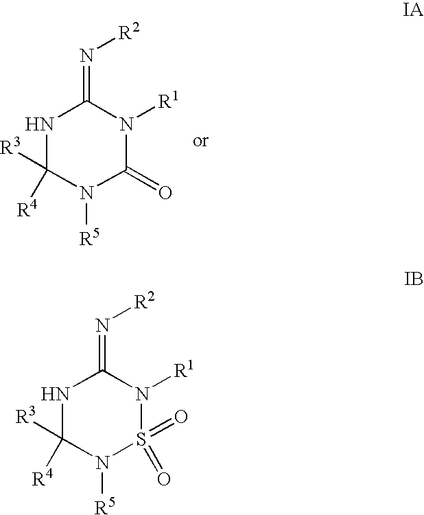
N1C([R4])([R3])N([R5])C(=O)N([R1])C1=N[R2].N1C([R4])([R3])N([R5])S(=O)(=O)N([R1])C1=N[R2]
